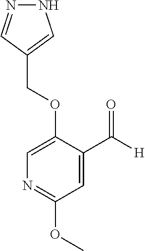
C(OC1=CN=C(OC)C=C1C([H])=O)C1=CNN=C1
